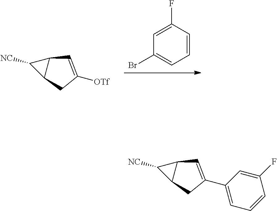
C1=C(F)C=CC=C1Br.C12C([NC])C1CC([OTf])=C2.C12C([NC])C1CC(C1=CC=CC(F)=C1)=C2
